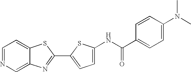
C12=CN=CC=C1SC(C1=CC=C(NC(C3=CC=C(N(C)C)C=C3)=O)S1)=N2
